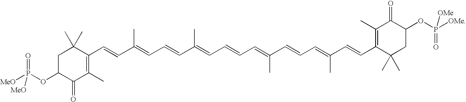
C1(C=CC(=CC=CC(=CC=CC=C(C=CC=C(C=CC2=C(C)C(=O)C(OP([OMe])(=O)[OMe])CC2(C)C)C)C)C)C)=C(C)C(=O)C(OP([MeO])(=O)[MeO])CC1(C)C
